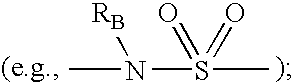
CN(S(C)(=O)=O)[RB]
